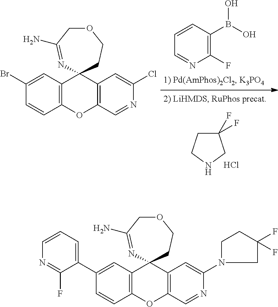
C1(F)(F)CCNC1.Cl.C12=C(C=C(Br)C=C1)C1(C3=C(O2)C=NC(Cl)=C3)CCOCC(N)=N1.C1(F)=C(B(O)O)C=CC=N1.C12=C(C=C(C3=CC=CN=C3F)C=C1)C1(C3=C(O2)C=NC(N2CC(F)(F)CC2)=C3)CCOCC(N)=N1
